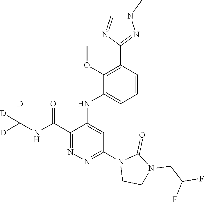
C1(C(NC([D])([D])[D])=O)=NN=C(N2CCN(CC(F)F)C2=O)C=C1NC1=CC=CC(C2=NN(C)C=N2)=C1OC
